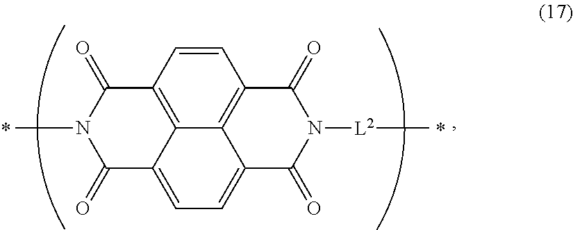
C1=CC2=C3C4=C1C(=O)N([L2]C)C(=O)C4=CC=C3C(=O)N(C)C2=O
